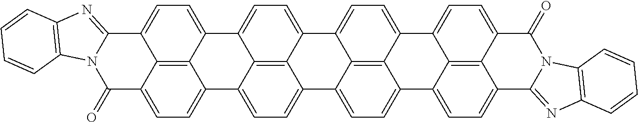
C12=CC=C3C4=NC5=C(N4C(=O)C4=CC=C(C1=C34)C1=CC=C3C4=C1C2=CC=C4C1=CC=C2C4=C1C3=CC=C4C1=CC=C3C4=NC6=C(N4C(=O)C4=CC=C2C1=C43)C=CC=C6)C=CC=C5
